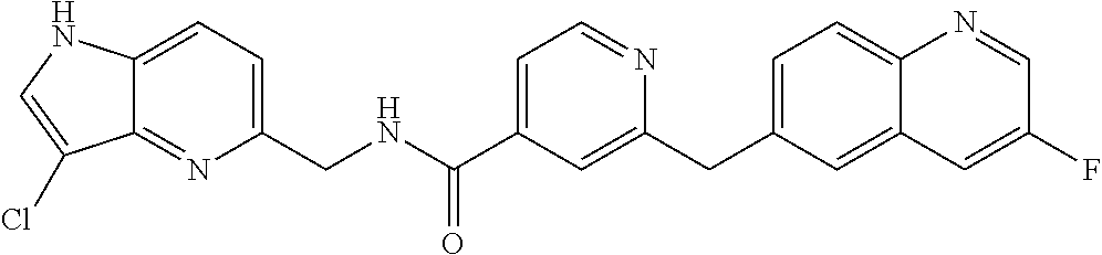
C12=CC=C(CNC(C3=CC=NC(CC4=CC=C5C(=C4)C=C(F)C=N5)=C3)=O)N=C1C(Cl)=CN2
